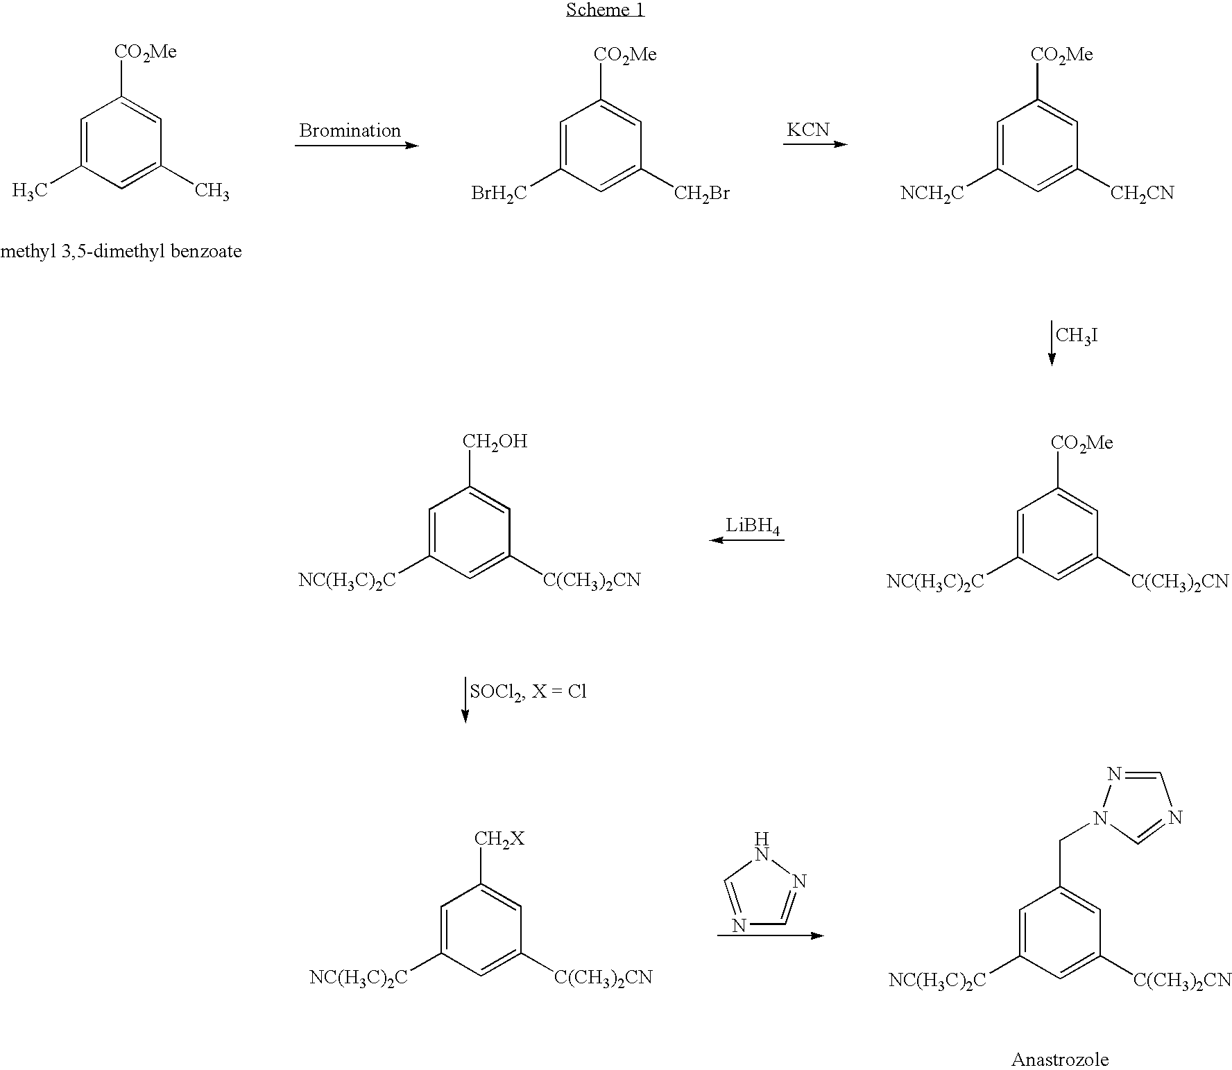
C1=C(C)C=C([CO2Me])C=C1C.[KCN].C1=C([CH2Br])C=C([CO2Me])C=C1[BrH2C].C1=C([CH2CN])C=C([CO2Me])C=C1[NCH2C].[CH3I].[LiBH4].C1=C([C(CH3)2CN])C=C([CO2Me])C=C1[NC(H3C)2C].C1=C([C(CH3)2CN])C=C([CH2OH])C=C1[NC(H3C)2C].N1=CNN=C1.C1=C([C(CH3)2CN])C=C(CN2C=NC=N2)C=C1[NC(H3C)2C].C1=C([C(CH3)2CN])C=C([CH2X])C=C1[NC(H3C)2C]
